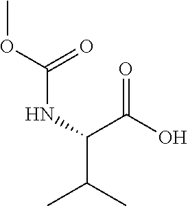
COC(=O)NC(C(=O)O)C(C)C
